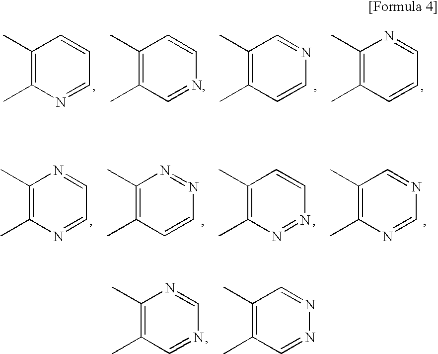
C1(C)=C(C)N=CC=N1.C1(C)=C(C)C=CN=N1.C1(C)=C(C)N=NC=C1.C1(C)=C(C)N=CN=C1.C1(C)=C(C)C=NC=N1.C1(C)=C(C)C=NN=C1.C1(C)=C(C)N=CC=C1.C1(C)=C(C)C=NC=C1.C1(C)=C(C)C=CN=C1.C1(C)=C(C)C=CC=N1
